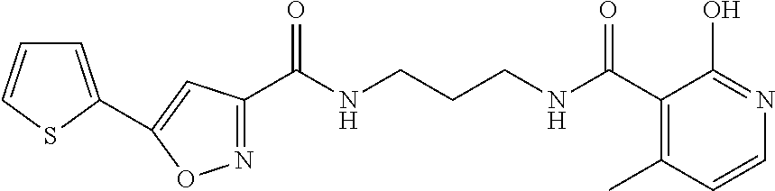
N1=C(C(NCCCNC(C2=C(C)C=CN=C2O)=O)=O)C=C(C2=CC=CS2)O1
